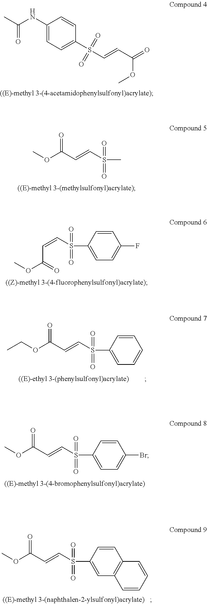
CC(NC1=CC=C(S(C=CC(=O)OC)(=O)=O)C=C1)=O.COC(C=CS(C)(=O)=O)=O.C(C(=O)OC)=CS(C1=CC=C(F)C=C1)(=O)=O.COC(C=CS(C1=CC=C(Br)C=C1)(=O)=O)=O.C(OC(C=CS(C1=CC=CC=C1)(=O)=O)=O)C.COC(C=CS(C1=CC2=C(C=C1)C=CC=C2)(=O)=O)=O
